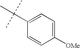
C1(C(C)(C)C)=CC=C([OMe])C=C1
